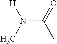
C(C)(=O)N(C)[H]
